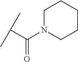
C(C(C)C)(N1CCCCC1)=O
